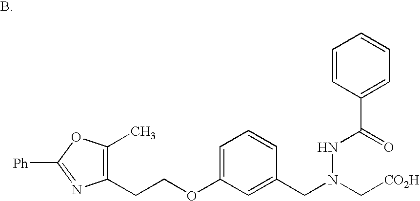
C1(CCOC2=CC=CC(CN(C[CO2H])NC(C3=CC=CC=C3)=O)=C2)=C(C)OC([Ph])=N1
